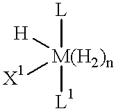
[H][M(H2)n]([X1])([L])[L1]
